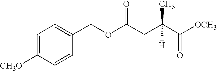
C1=C([CH3O])C=CC(COC(CC(C([OCH3])=O)(C)[H])=O)=C1
